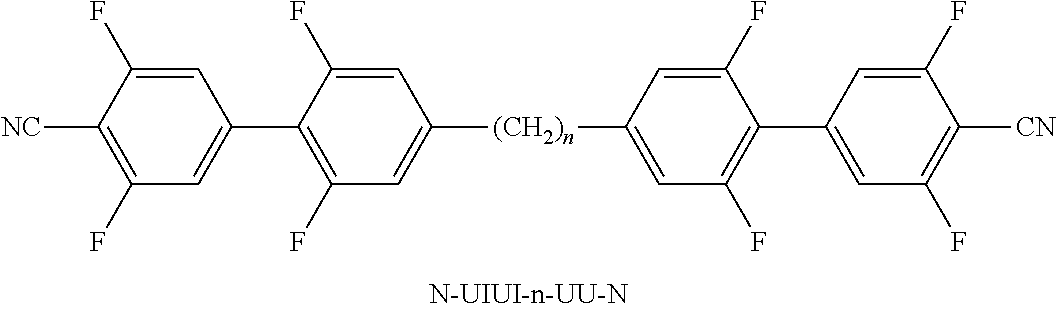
C1=C(F)C([NC])=C(F)C=C1C1=C(F)C=C([(CH2)n]C2=CC(F)=C(C3=CC(F)=C([CN])C(F)=C3)C(F)=C2)C=C1F
